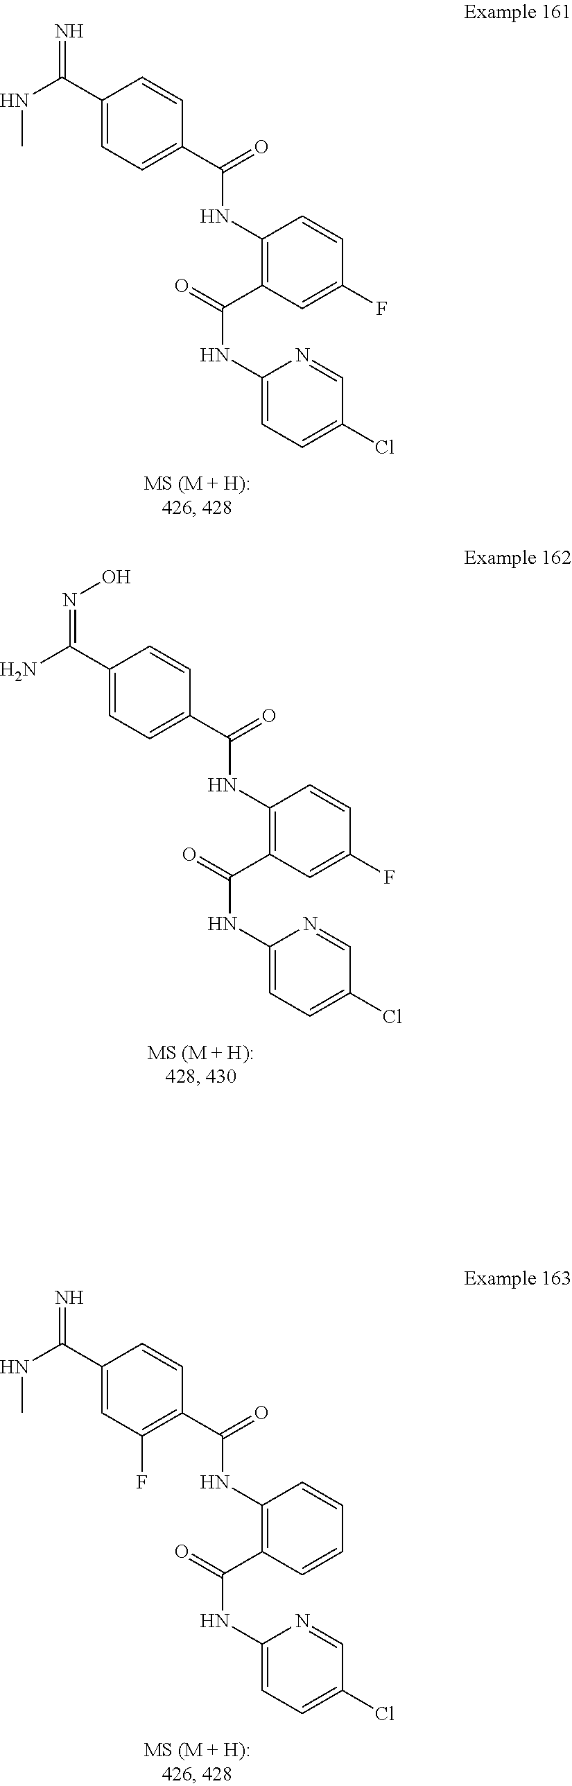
O=C(NC1=C(C(NC2=CC=C(Cl)C=N2)=O)C=C(F)C=C1)C1=CC=C(C(=N)NC)C=C1.O=C(NC1=C(C(NC2=CC=C(Cl)C=N2)=O)C=C(F)C=C1)C1=CC=C(C(=NO)N)C=C1.O=C(NC1=C(C(NC2=CC=C(Cl)C=N2)=O)C=CC=C1)C1=C(F)C=C(C(=N)NC)C=C1
